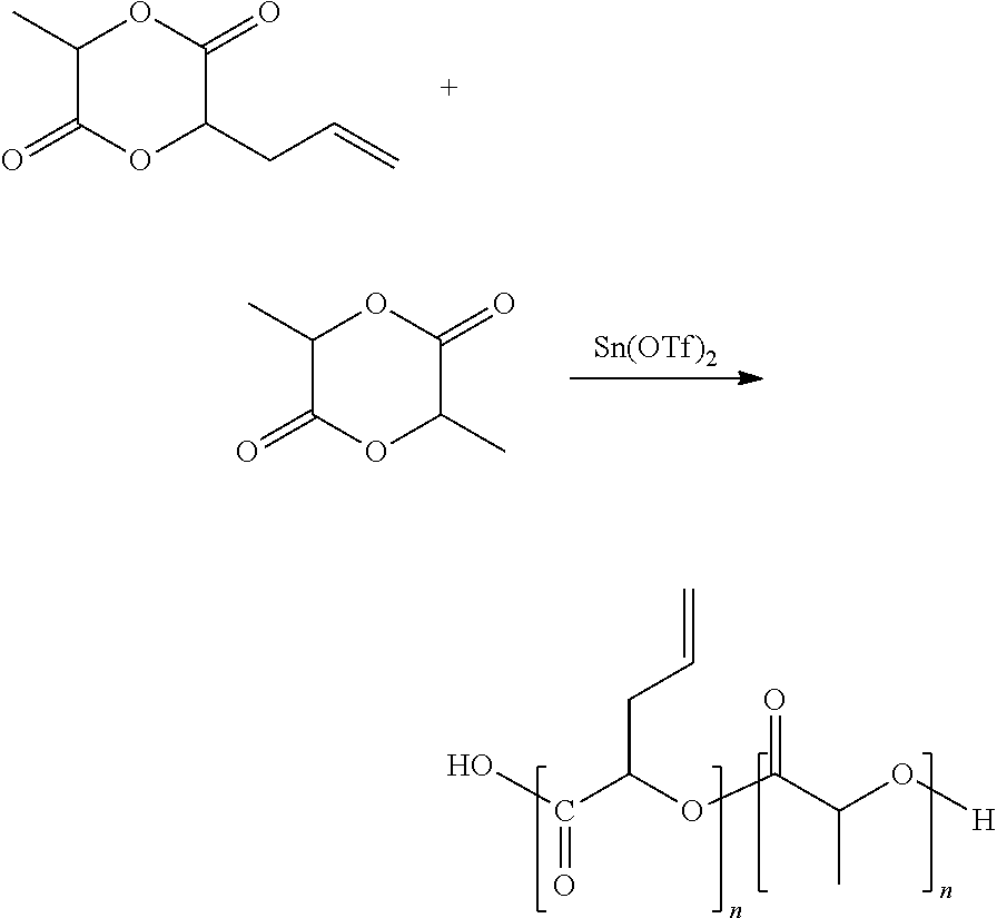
C(C(OC(=O)C(O[H])C)C(O)=O)C=C.C1(C)C(=O)OC(CC=C)C(=O)O1.[Sn(OTf)2].C1(C)C(=O)OC(C)C(=O)O1
